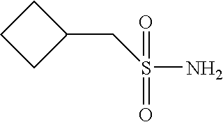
C1C(CS(=O)(=O)N)CC1
